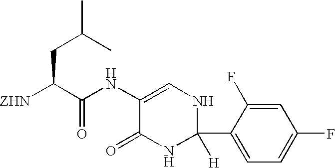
C(C(C(NC1=CNC(C2=CC=C(F)C=C2F)([H])NC1=O)=O)[ZHN])C(C)C
